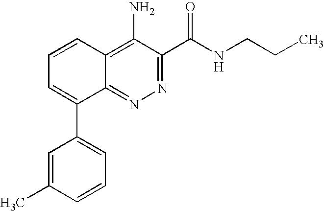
C1=CC2=C(N)C(C(NCCC)=O)=NN=C2C(C2=CC=CC(C)=C2)=C1
